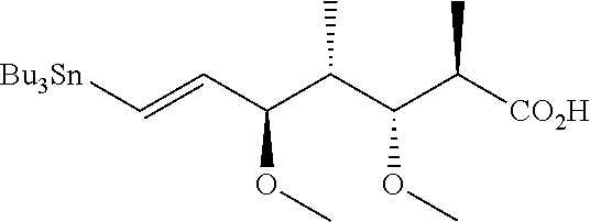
[Bu3Sn]C=CC(C(C(C([CO2H])C)OC)C)OC
